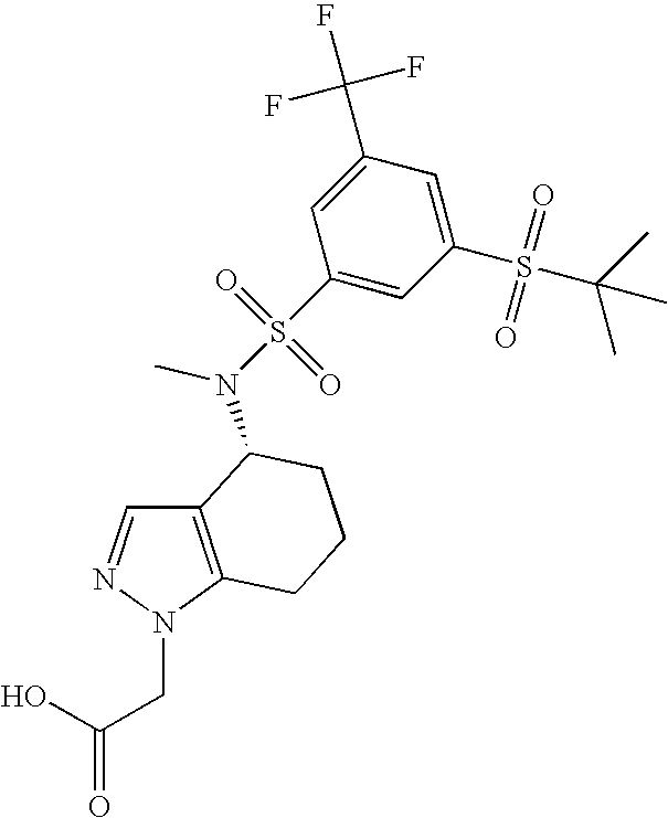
C12=C(N(CC(=O)O)N=C1)CCCC2N(S(=O)(=O)C1=CC(S(=O)(=O)C(C)(C)C)=CC(C(F)(F)F)=C1)C
